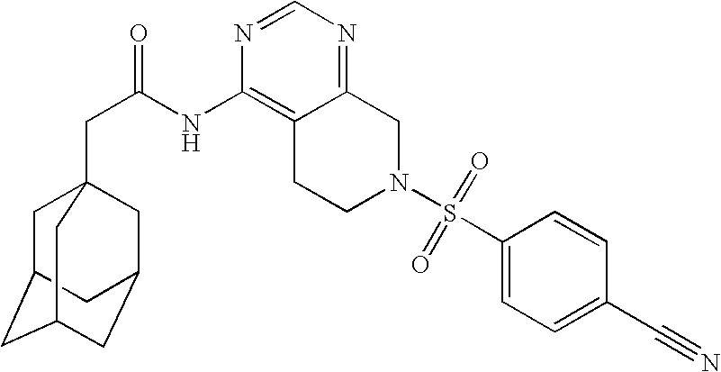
C1C2CC3CC(CC1(CC(=O)NC1=C4C(=NC=N1)CN(S(C1=CC=C(C#N)C=C1)(=O)=O)CC4)C3)C2
